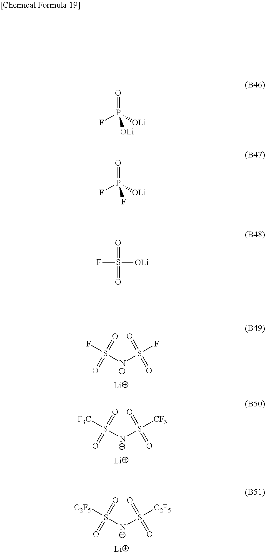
FS([N-]S(F)(=O)=O)(=O)=O.[Li].[F3C]S([N-]S([CF3])(=O)=O)(=O)=O.[Li].[C2F5]S([N-]S([C2F5])(=O)=O)(=O)=O.[Li].FP([OLi])(=O)[OLi].FP([OLi])(=O)F.O=S(F)(=O)[OLi]
